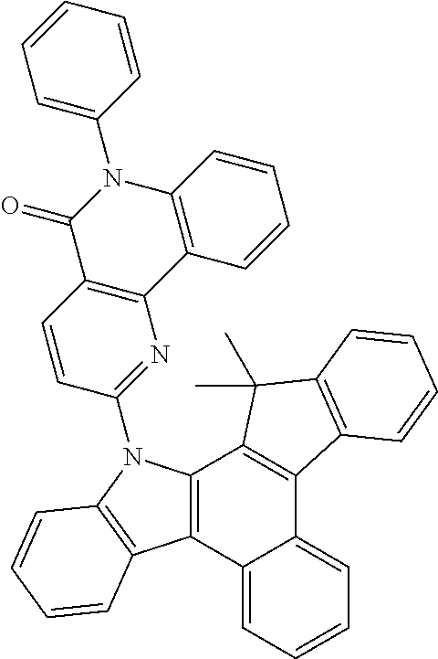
C12=CC=CC=C1C1=C(C3=C2C2=C(C=CC=C2)N3C2=NC3=C(C(=O)N(C4=CC=CC=C4)C4=C3C=CC=C4)C=C2)C(C)(C)C2=C1C=CC=C2
